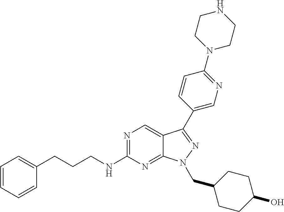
N1=C(NCCCC2=CC=CC=C2)N=C2C(=C1)C(C1=CN=C(N3CCNCC3)C=C1)=NN2CC1CCC(O)CC1
